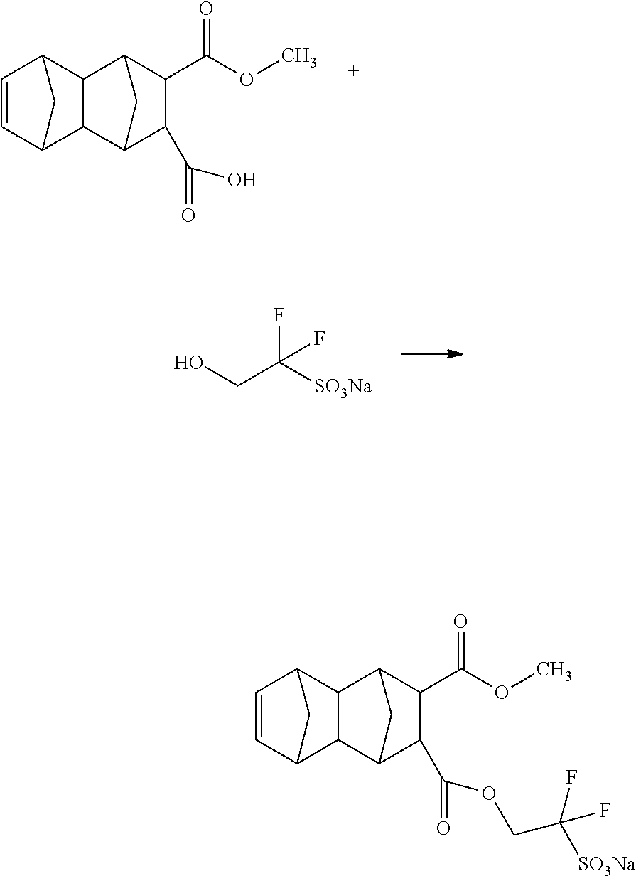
C12C(C3C(C(=O)OCC(F)([SO3Na])F)C(C(OC)=O)C1C3)C1C=CC2C1.C12C(C3C(C(=O)O)C(C(OC)=O)C1C3)C1C=CC2C1.FC(CO)([SO3Na])F
